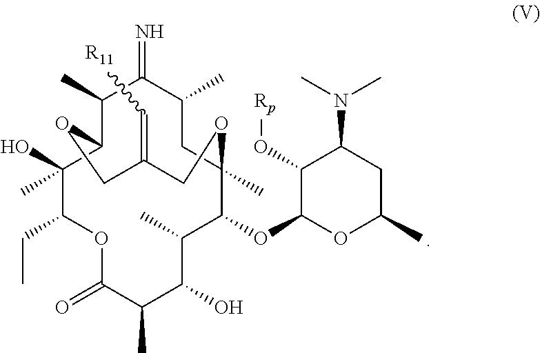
C1(C)C2C(O)(C)C(CC)OC(=O)C(C)C(O)C(C)C(OC3OC(C)CC(N(C)C)C3O[Rp])C(C)(CC(C)C1=N)OCC(=C[R11])CO2
